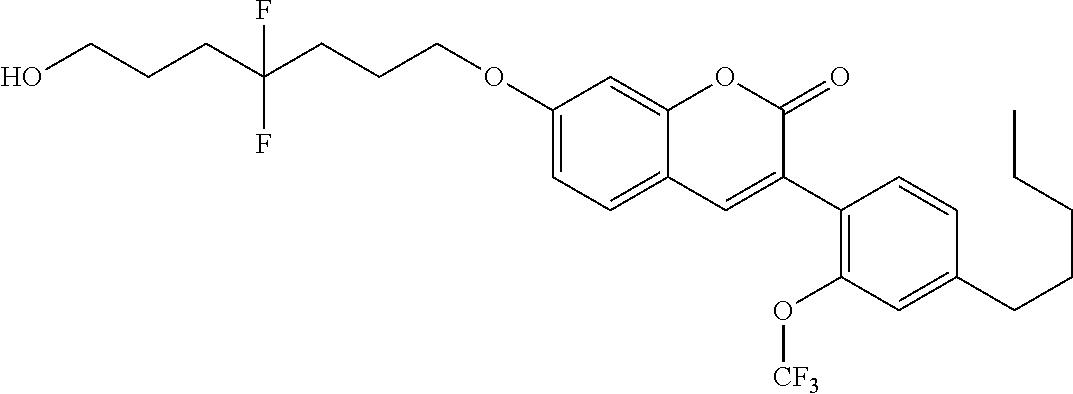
OCCCC(CCCOC1=CC=C2C(=C1)OC(=O)C(C1=C(O[CF3])C=C(CCCCC)C=C1)=C2)(F)F
